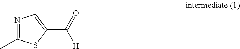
N1=C(C)SC(C([H])=O)=C1
